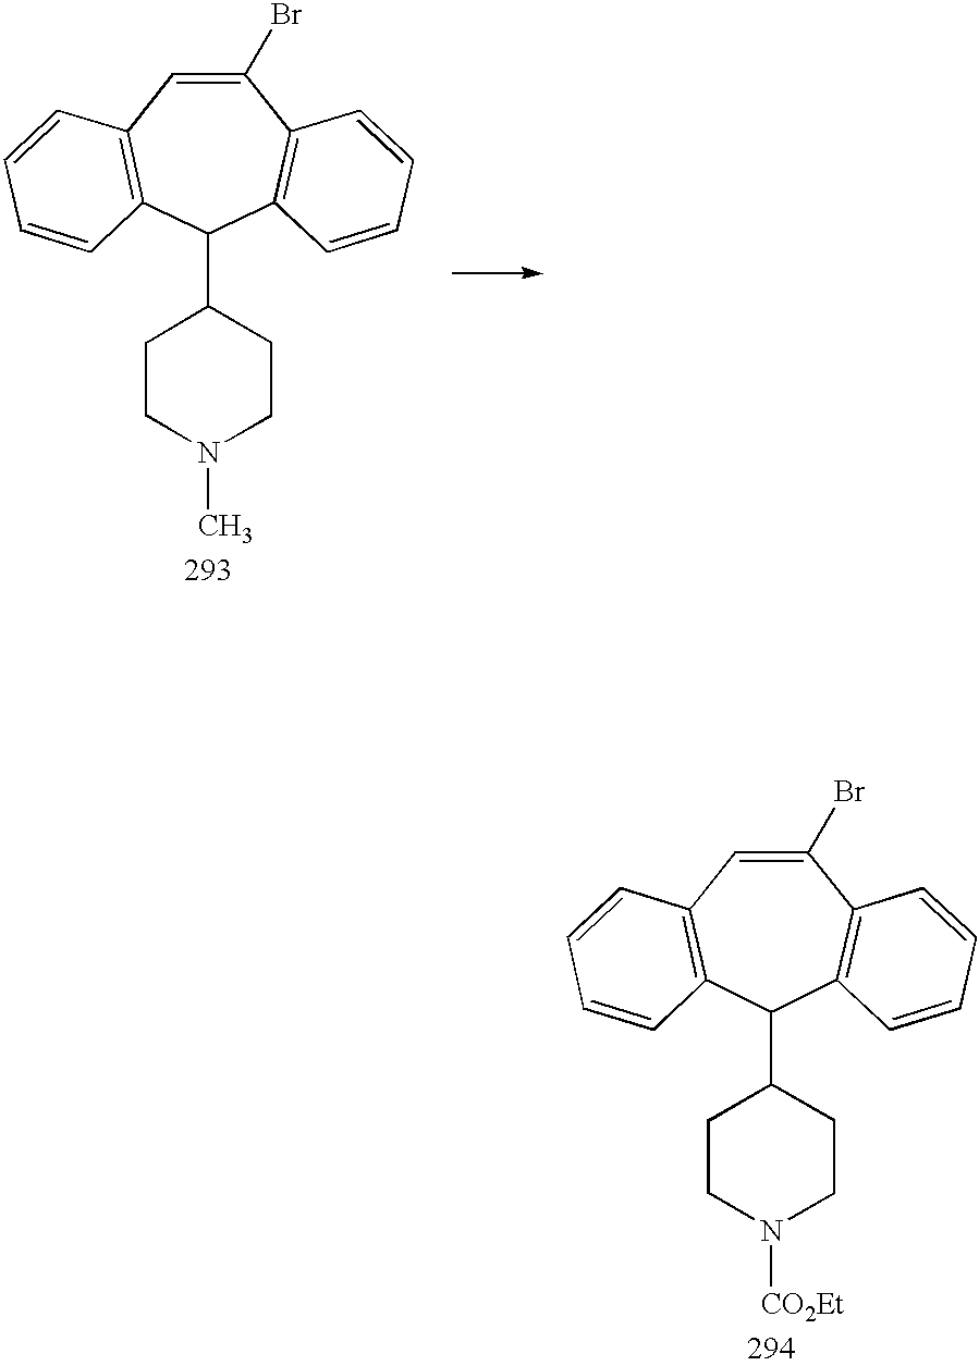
C1(Br)=CC2=C(C(C3CCN(C)CC3)C3=C1C=CC=C3)C=CC=C2.C1(Br)=CC2=C(C(C3CCN([CO2Et])CC3)C3=C1C=CC=C3)C=CC=C2
